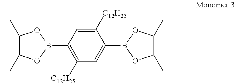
C1(C)(C)C(C)(C)OB(C2=C([C12H25])C=C(B3OC(C)(C)C(C)(C)O3)C([C12H25])=C2)O1
